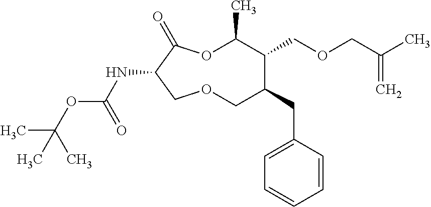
N(C1C(=O)OC(C)C(COCC(C)=C)C(CC2=CC=CC=C2)COC1)C(OC(C)(C)C)=O
